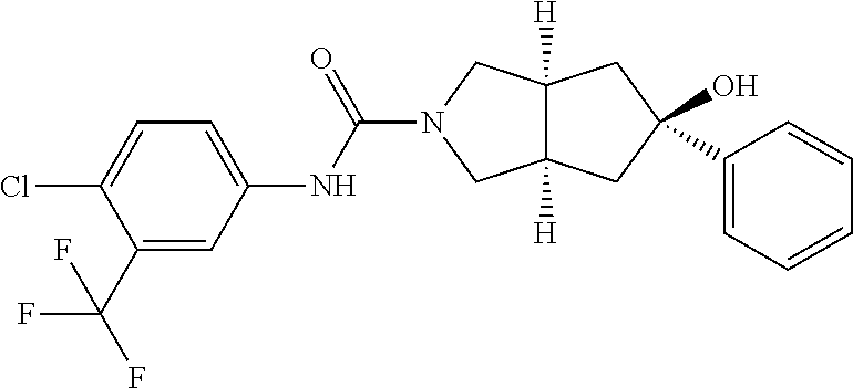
OC1(C2=CC=CC=C2)CC2([H])C([H])(CN(C(NC3=CC=C(Cl)C(C(F)(F)F)=C3)=O)C2)C1
